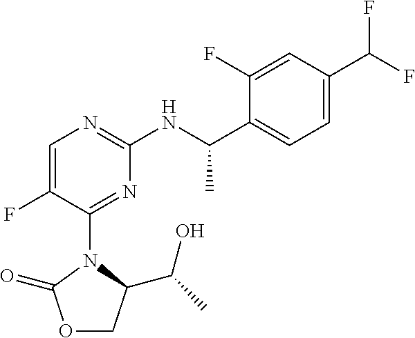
C1=C(F)C(N2C(=O)OCC2C(C)O)=NC(NC(C2=CC=C(C(F)F)C=C2F)C)=N1
